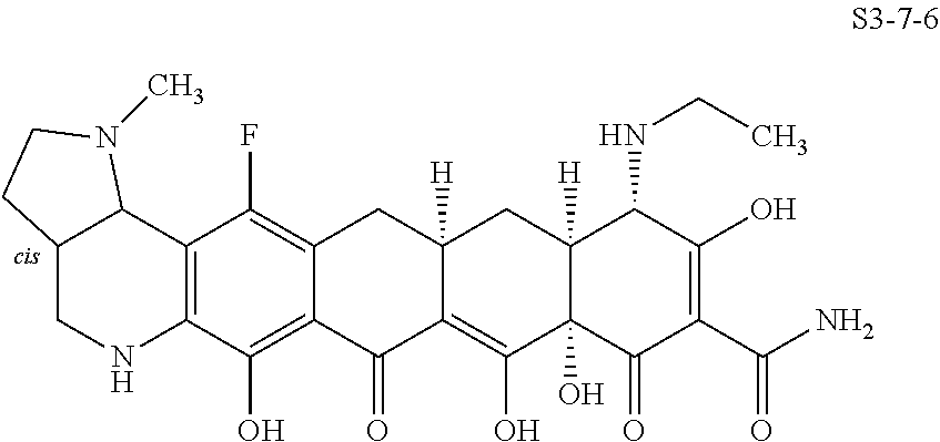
C12CNC3=C(C1N(C)CC2)C(F)=C1C(=C3O)C(=O)C2=C(O)C3(O)C([H])(CC2([H])C1)C(NCC)C(O)=C(C(N)=O)C3=O
